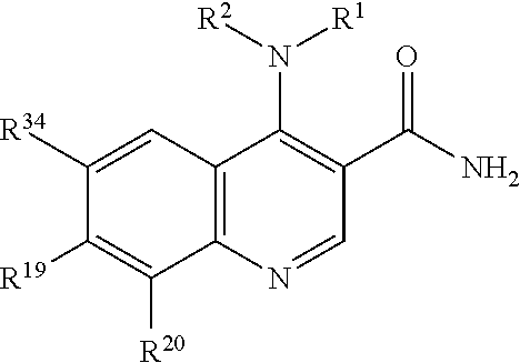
C12=C(C(N([R2])[R1])=C(C(N)=O)C=N1)C=C([R34])C([R19])=C2[R20]
